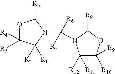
O1C([R5])([R4])C([R2])([R1])N(C([R6])([R7])N2C([R11])([R12])C([R10])([R9])OC2[R8])C1[R5]
